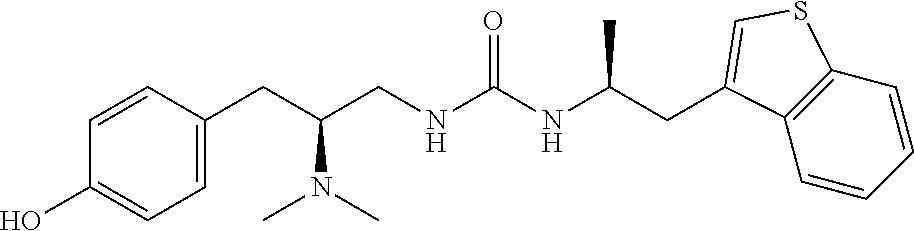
C1=C(CC(CNC(NC(CC2=CSC3=C2C=CC=C3)C)=O)N(C)C)C=CC(O)=C1
